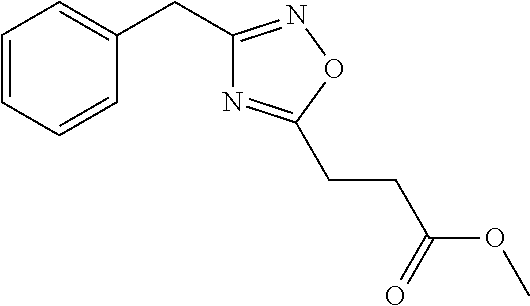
C1=CC=CC(CC2=NOC(CCC(OC)=O)=N2)=C1
